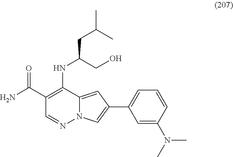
C(C(CO)NC1=C(C(=O)N)C=NN2C1=CC(C1=CC=CC(N(C)C)=C1)=C2)C(C)C
